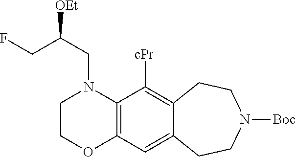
C1COC2=C(N1CC([OEt])CF)C([cPr])=C1C(=C2)CCN([Boc])CC1
